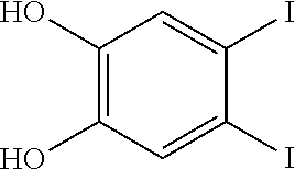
C1(O)=C(O)C=C(I)C(I)=C1
